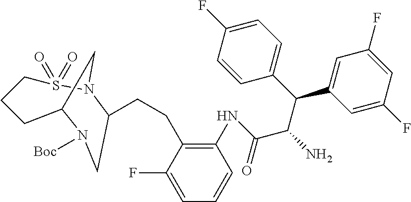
C1(CCC2N3S(=O)(=O)CCCC(C3)N([Boc])C2)=C(NC(C(C(C2=CC(F)=CC(F)=C2)C2=CC=C(F)C=C2)N)=O)C=CC=C1F
